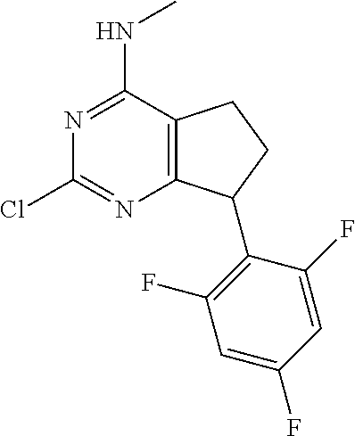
N1=C(NC)C2=C(N=C1Cl)C(C1=C(F)C=C(F)C=C1F)CC2
